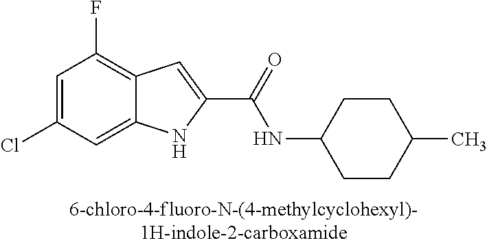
C12=CC(Cl)=CC(F)=C1C=C(C(=O)NC1CCC(C)CC1)N2
